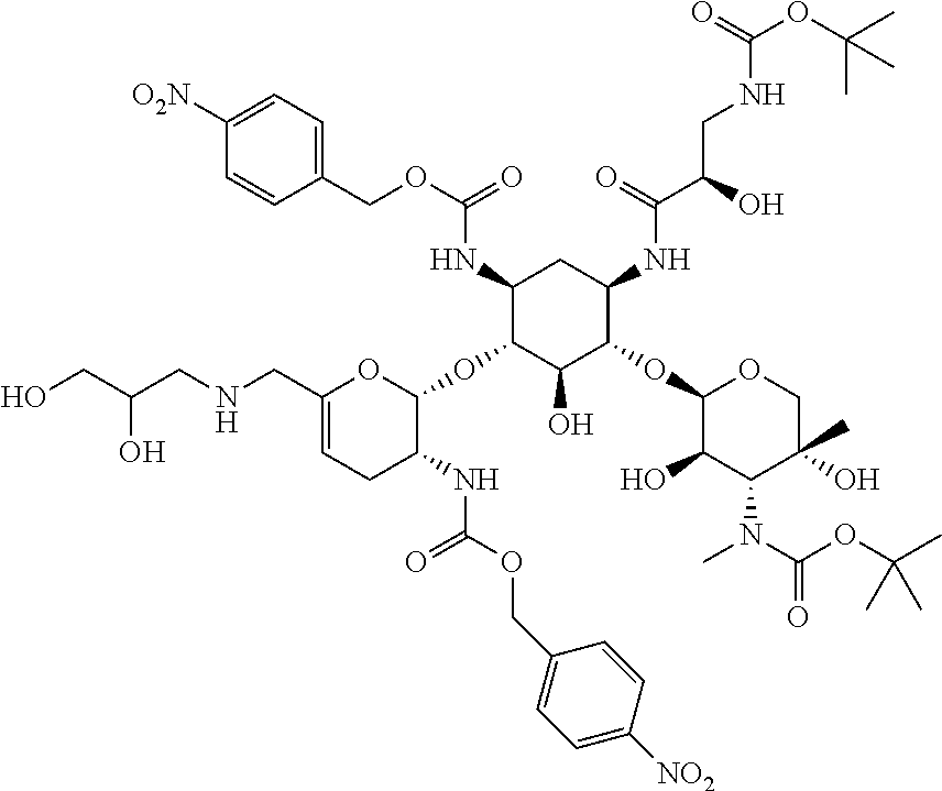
C1(NC(OCC2=CC=C([O2N])C=C2)=O)C(OC2OC(CNCC(CO)O)=CCC2NC(OCC2=CC=C([NO2])C=C2)=O)C(O)C(OC2C(O)C(N(C(OC(C)(C)C)=O)C)C(C)(O)CO2)C(NC(C(O)CNC(OC(C)(C)C)=O)=O)C1
